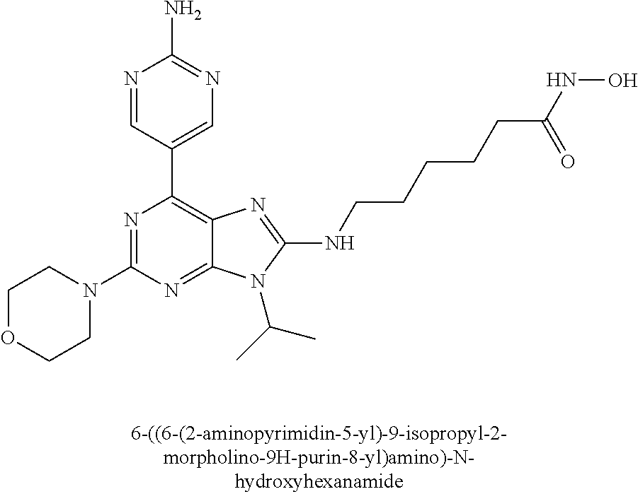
C1OCCN(C2=NC(C3=CN=C(N)N=C3)=C3C(=N2)N(C(C)C)C(NCCCCCC(=O)NO)=N3)C1
